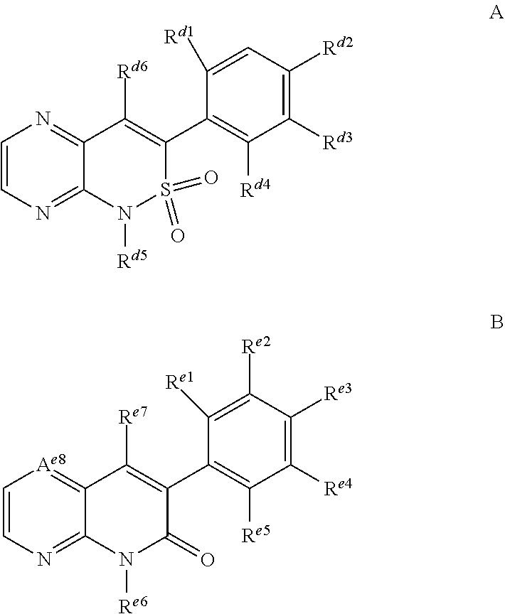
C1=CN=C2C(=N1)C([Rd6])=C(C1=C([Rd4])C([Rd3])=C([Rd2])C=C1[Rd1])S(=O)(=O)N2[Rd5].C1=CN=C2C(=[Ae8]1)C([Re7])=C(C1=C([Re5])C([Re4])=C([Re3])C([Re2])=C1[Re1])C(=O)N2[Re6]
